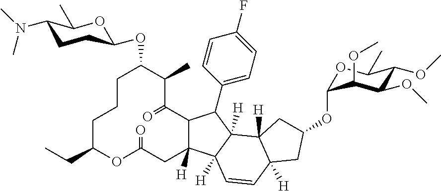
C12C([H])(CC(=O)OC(CC)CCCC(OC3OC(C)C(N(C)C)CC3)C(C)C1=O)C1([H])C([H])(C2C2=CC=C(F)C=C2)C2([H])C([H])(C=C1)CC(OC1OC(C)C(OC)C(OC)C1OC)C2
